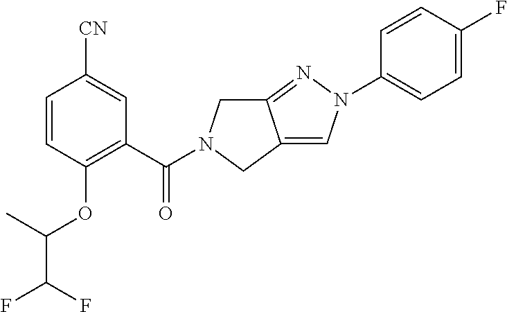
C(=O)(C1=C(OC(C(F)F)C)C=CC([CN])=C1)N1CC2=NN(C3=CC=C(F)C=C3)C=C2C1
